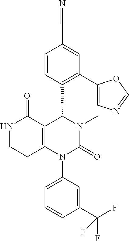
N1CCC2=C(C1=O)C(C1=C(C3=CN=CO3)C=C(C#N)C=C1)N(C)C(=O)N2C1=CC=CC(C(F)(F)F)=C1
